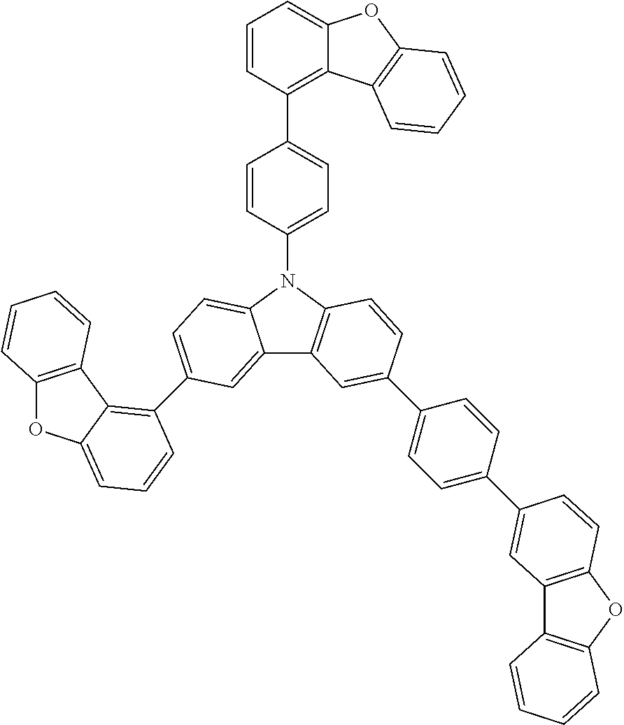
C12=CC(C3=C4C(=CC=C3)OC3=C4C=CC=C3)=CC=C1N(C1=CC=C(C3=C4C(=CC=C3)OC3=C4C=CC=C3)C=C1)C1=C2C=C(C2=CC=C(C3=CC4=C(OC5=C4C=CC=C5)C=C3)C=C2)C=C1
